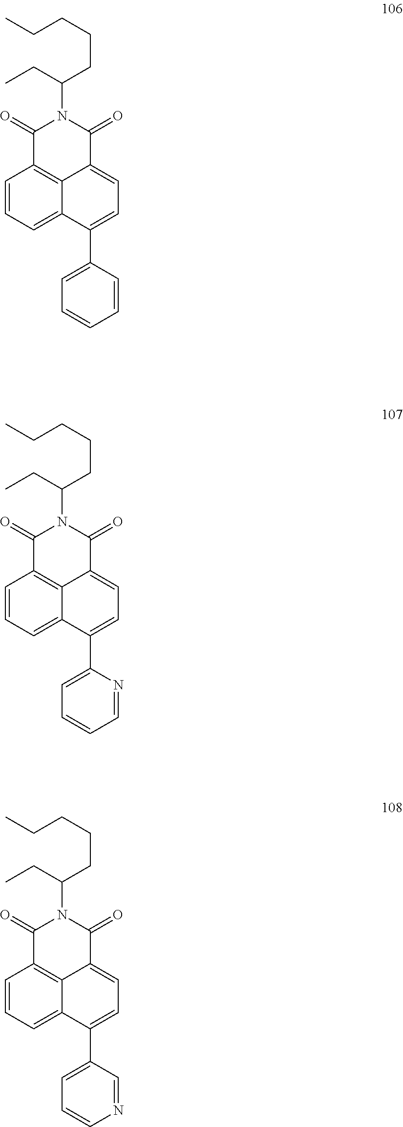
C1=CC=C2C3=C1C(=O)N(C(CC)CCCCC)C(=O)C3=CC=C2C1=CC=CC=C1.C1=CC=C2C3=C1C(=O)N(C(CC)CCCCC)C(=O)C3=CC=C2C1=CC=CC=N1.C1=CC=C2C3=C1C(=O)N(C(CC)CCCCC)C(=O)C3=CC=C2C1=CC=CN=C1
